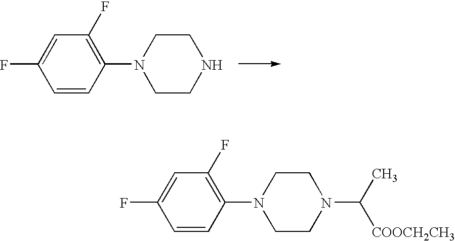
C1=CC(N2CCNCC2)=C(F)C=C1F.C1=CC(N2CCN(C(C)[COOCH2CH3])CC2)=C(F)C=C1F
